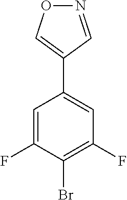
C1=C(F)C(Br)=C(F)C=C1C1=CON=C1
